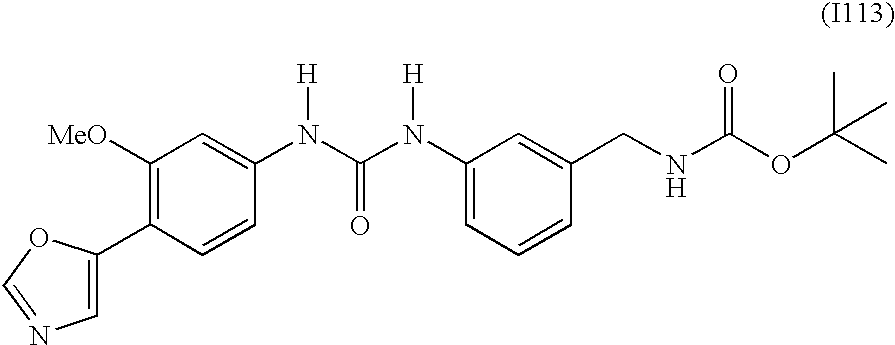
C1([MeO])=C(C2=CN=CO2)C=CC(N(C(N(C2=CC=CC(CNC(OC(C)(C)C)=O)=C2)[H])=O)[H])=C1
